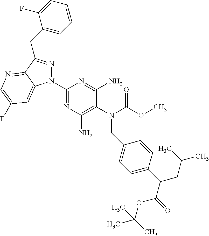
C1(N2N=C(CC3=CC=CC=C3F)C3=NC=C(F)C=C23)=NC(N)=C(N(C(OC)=O)CC2=CC=C(C(CC(C)C)C(=O)OC(C)(C)C)C=C2)C(N)=N1
